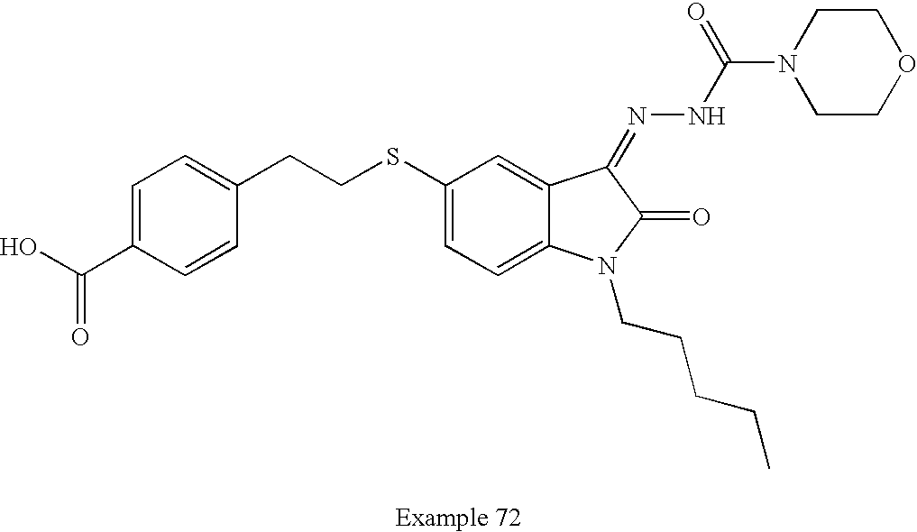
C1=C(C(O)=O)C=CC(CCSC2=CC=C3C(=C2)C(=NNC(N2CCOCC2)=O)C(=O)N3CCCCC)=C1
